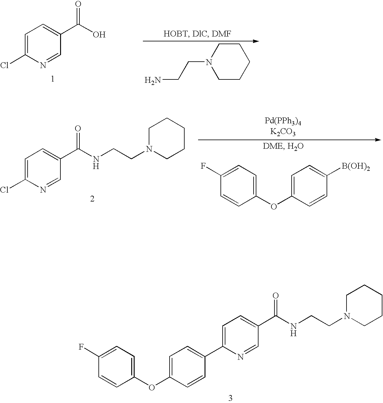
C1(F)=CC=C(OC2=CC=C(C3=CC=C(C(NCCN4CCCCC4)=O)C=N3)C=C2)C=C1.NCCN1CCCCC1.C1=C(Cl)N=CC(C(O)=O)=C1.C1=C(Cl)N=CC(C(NCCN2CCCCC2)=O)=C1.C1(F)=CC=C(OC2=CC=C([B(OH)2])C=C2)C=C1.[Pd(PPh3)4K2CO3]
